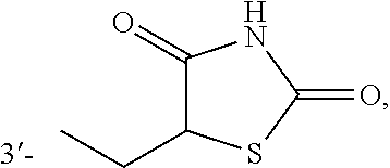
C1(=O)C(CC)SC(=O)N1.[3-]
